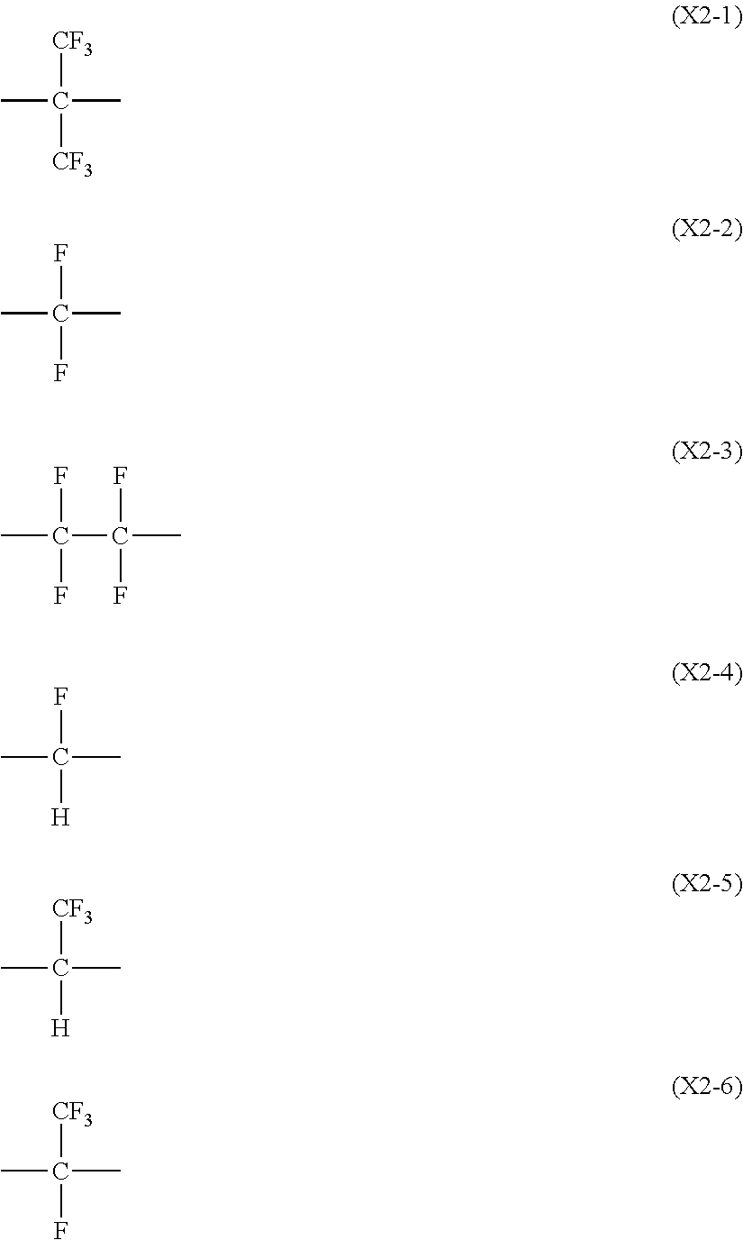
[CF3]C([CF3])(C)C.FC(F)(C)C.FC(F)(C)C(F)(C)F.FC([H])(C)C.[CF3]C([H])(C)C.[CF3]C(F)(C)C
